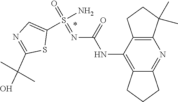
N(C(NC1=C2CCCC2=NC2=C1CCC2(C)C)=O)=S(N)(=O)C1=CN=C(C(O)(C)C)S1
